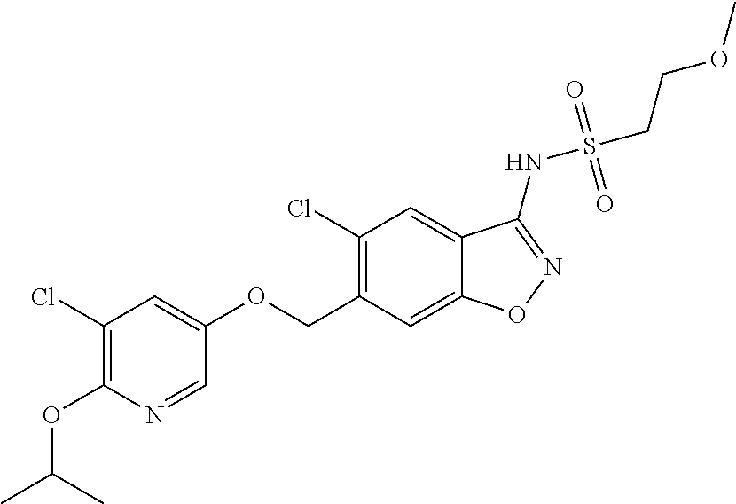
C1=NC(OC(C)C)=C(Cl)C=C1OCC1=C(Cl)C=C2C(=C1)ON=C2NS(CCOC)(=O)=O
